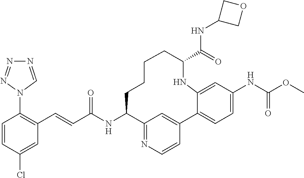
C1=CC(Cl)=CC(C=CC(NC2C3=NC=CC(=C3)C3=CC=C(NC(OC)=O)C=C3NC(C(NC3COC3)=O)CCCC2)=O)=C1N1C=NN=N1
